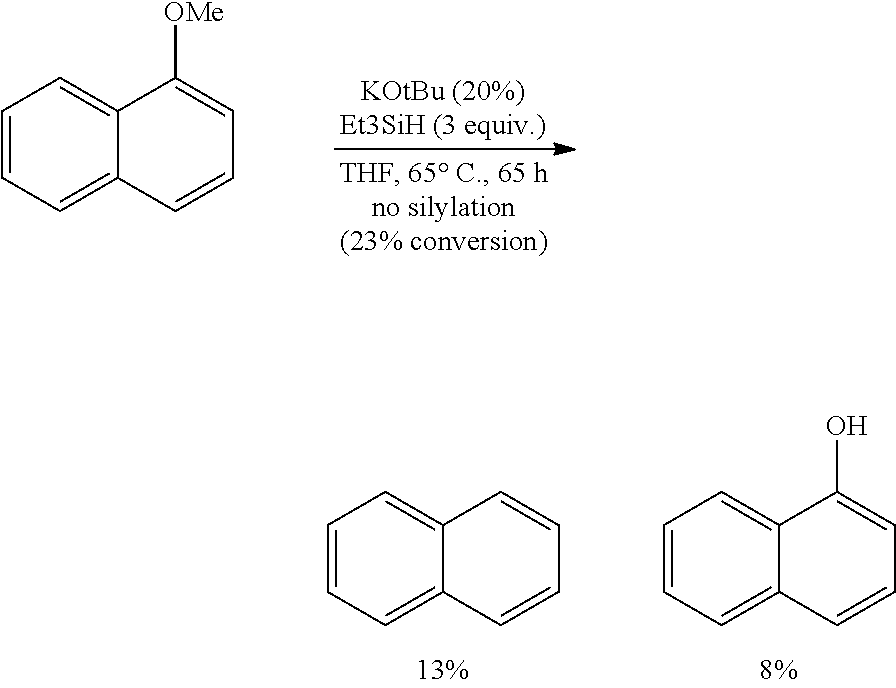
C12=CC=CC=C1C=CC=C2[OMe].C12=CC=CC=C1C=CC=C2.C12=CC=CC=C1C=CC=C2O
